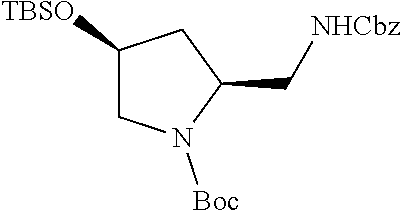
C1([TBSO])CN([Boc])C(C[NHCbz])C1
